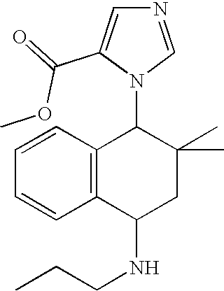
C1=CC2=C(C=C1)C(NCCC)CC(C)(C)C2N1C=NC=C1C(=O)OC
